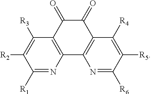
N1=C([R1])C([R2])=C([R3])C2=C1C1=C(C(=O)C2=O)C([R4])=C([R5])C([R6])=N1
